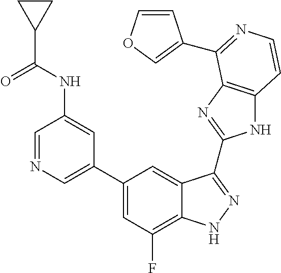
C1=C(C2=CC(F)=C3C(=C2)C(C2=NC4=C(N2)C=CN=C4C2=COC=C2)=NN3)C=C(NC(C2CC2)=O)C=N1
